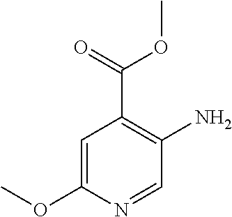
C1=C(OC)N=CC(N)=C1C(=O)OC
